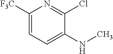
C1([F3C])=CC=C(NC)C(Cl)=N1
